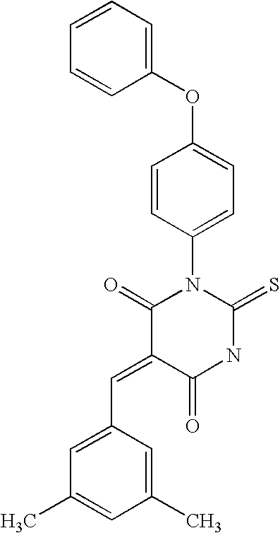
C1(OC2=CC=C(N3C(=O)C(=CC4=CC(C)=CC(C)=C4)C(=O)NC3=S)C=C2)=CC=CC=C1
